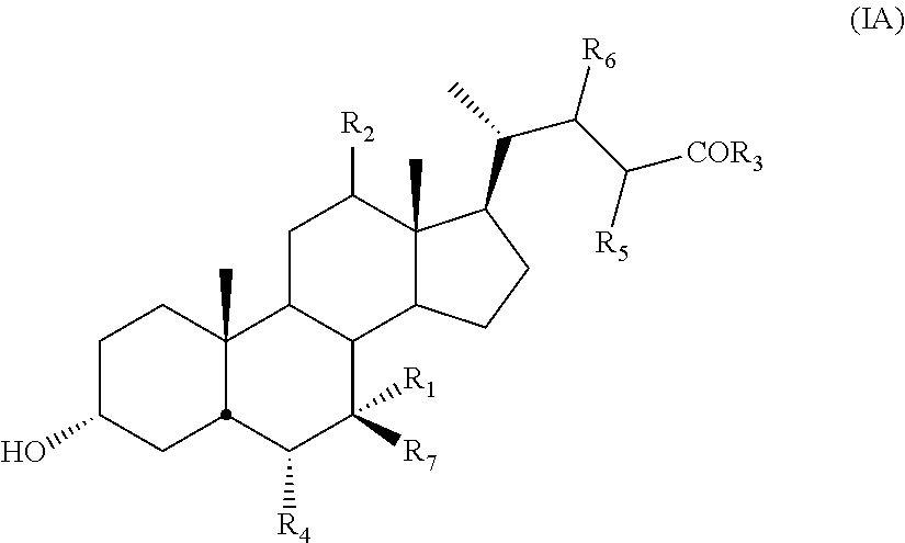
C1C(O)CC2C(C)(C1)C1C(C([R7])([R1])C2[R4])C2C(C)(C([R2])C1)C(C(C(C([COR3])[R5])[R6])C)CC2
